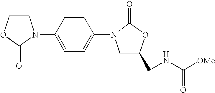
C1COC(=O)N1C1=CC=C(N2CC(CNC([OMe])=O)OC2=O)C=C1
